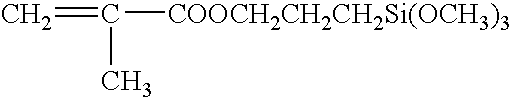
C=C(C)[COOCH2CH2CH2Si(OCH3)3]
